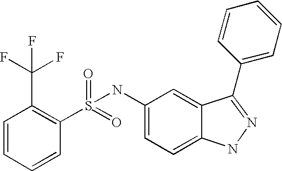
C1=CC=CC(S(=O)(=O)NC2=CC=C3C(=C2)C(C2=CC=CC=C2)=NN3)=C1C(F)(F)F
